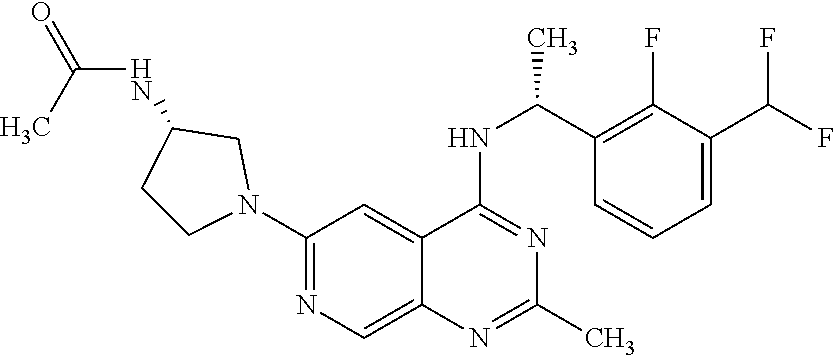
N(C1=NC(C)=NC2=CN=C(N3CCC(NC(C)=O)C3)C=C12)C(C1=C(F)C(C(F)F)=CC=C1)C
